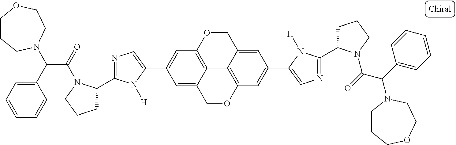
C12=C3OCC4=CC(C5=CN=C(C6CCCN6C(=O)C(C6=CC=CC=C6)N6CCCOCC6)N5[H])=CC(=C14)OCC2=CC(C1=CN=C(C2CCCN2C(=O)C(C2=CC=CC=C2)N2CCCOCC2)N1[H])=C3
